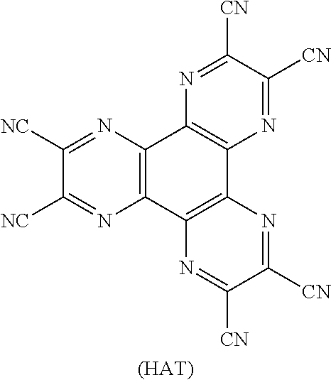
C1([NC])=NC2=C(N=C1[NC])C1=C(C3=C2N=C([CN])C([CN])=N3)N=C([CN])C([CN])=N1.[(HAT)]
